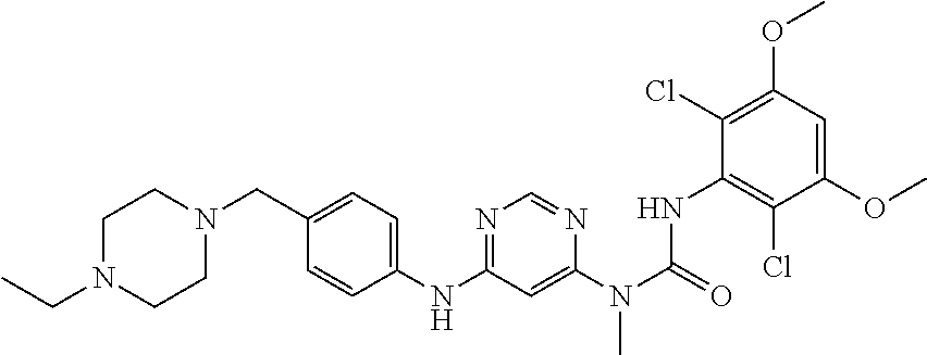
C1(CN2CCN(CC)CC2)=CC=C(NC2=NC=NC(N(C(=O)NC3=C(Cl)C(OC)=CC(OC)=C3Cl)C)=C2)C=C1
